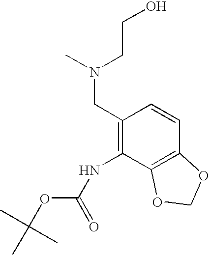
C1(CN(C)CCO)=C(NC(OC(C)(C)C)=O)C2=C(C=C1)OCO2
